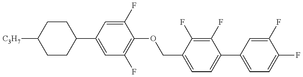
C1CC(C2=CC(F)=C(OCC3=CC=C(C4=CC=C(F)C(F)=C4)C(F)=C3F)C(F)=C2)CCC1[C3H7]
